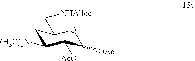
C1C([(H3C)2N])C([AcO])C([OAc])OC1C[NHAlloc]
